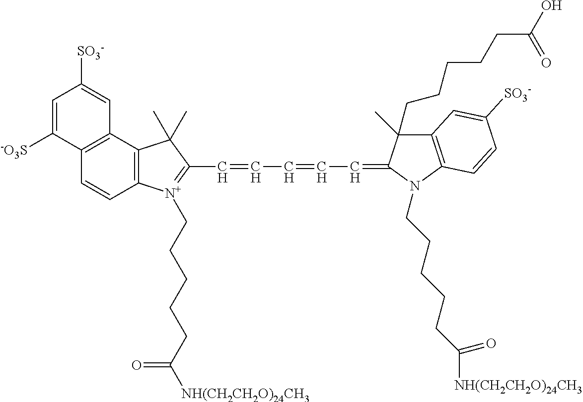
C1=C([SO3-])C2=C(C=C1[SO3-])C1=C(C=C2)[N+](CCCCCC([NH(CH2CH2O)24CH3])=O)=C(C=CC=CC=C2C(C)(CCCCCC(O)=O)C3=C(N2CCCCCC([NH(CH2CH2O)24CH3])=O)C=CC([SO3-])=C3)C1(C)C
